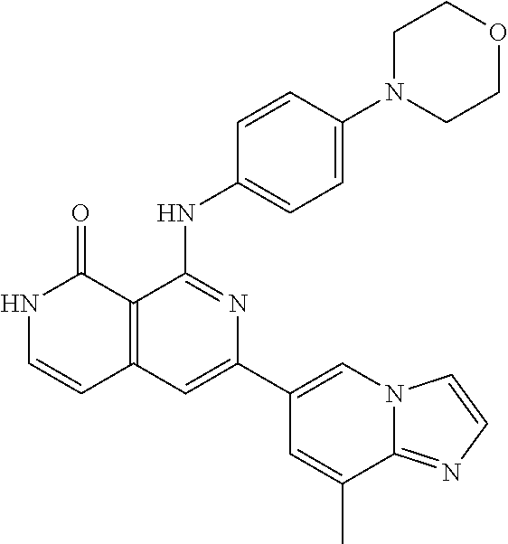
C1=CC(NC2=NC(C3=CN4C(=NC=C4)C(C)=C3)=CC3=C2C(=O)NC=C3)=CC=C1N1CCOCC1
